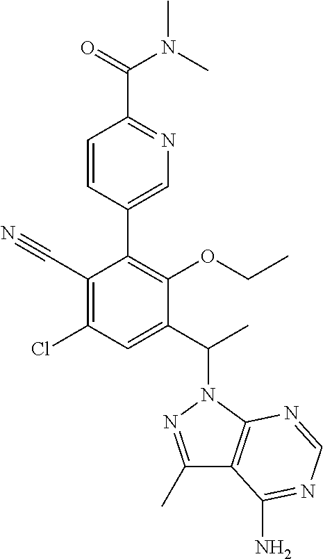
C1=CC(C2=C(OCC)C(C(N3N=C(C)C4=C3N=CN=C4N)C)=CC(Cl)=C2C#N)=CN=C1C(N(C)C)=O
